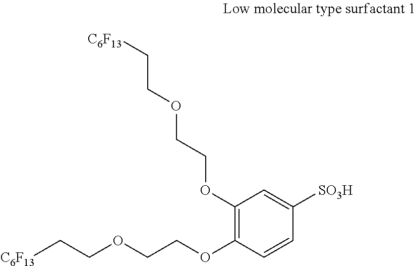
[C6F13]CCOCCOC1=C(OCCOCC[C6F13])C=C([SO3H])C=C1
